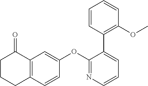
C12=C(C=CC(OC3=NC=CC=C3C3=C(OC)C=CC=C3)=C1)CCCC2=O
